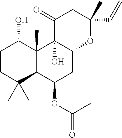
C1CC(C)(C)C2C(C)(C1O)C1(O)C(CC2OC(=O)C)OC(C=C)(C)CC1=O
